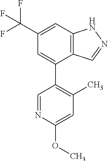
C12=C(C=C(C(F)(F)F)C=C1C1=C(C)C=C(OC)N=C1)NN=C2
